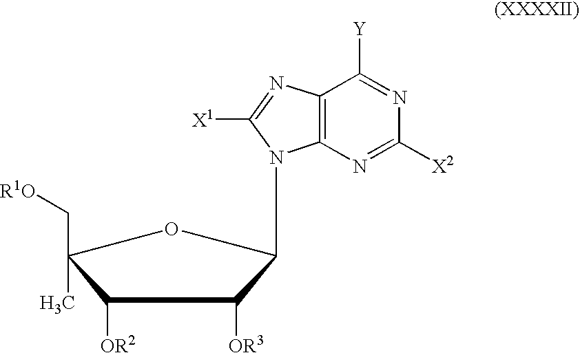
C(C1(C)OC(N2C3=C(C([Y])=NC([X2])=N3)N=C2[X1])C([OR3])C1[OR2])[R1O]
